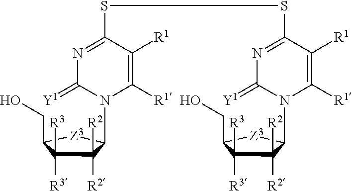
C1([R2])([R2])C([R3])([R3])C(CO)[Z3]C1N1C([R1])=C([R1])C(SSC2=NC(=[Y1])N(C3C([R2])([R2])C([R3])([R3])C(CO)[Z3]3)C([R1])=C2[R1])=NC1=[Y1]
